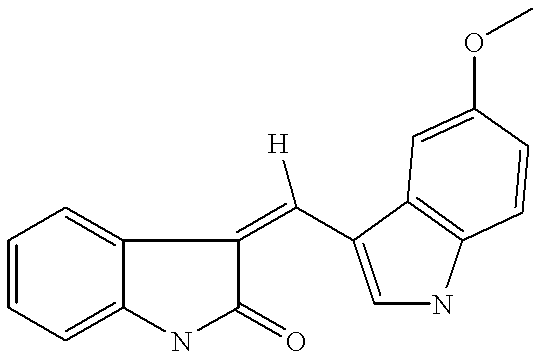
C1=CC=C2C(=C1)C(=C([H])C1=CNC3=C1C=C(OC)C=C3)C(=O)N2
